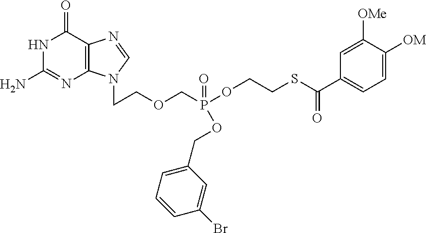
N1C(N)=NC2=C(C1=O)N=CN2CCOCP(OCC1=CC=CC(Br)=C1)(OCCSC(C1=CC=C([OM])C([OMe])=C1)=O)=O
